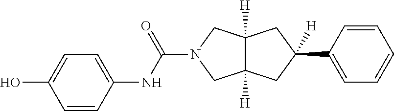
C12([H])C([H])(CC(C3=CC=CC=C3)([H])C1)CN(C(=O)NC1=CC=C(O)C=C1)C2
